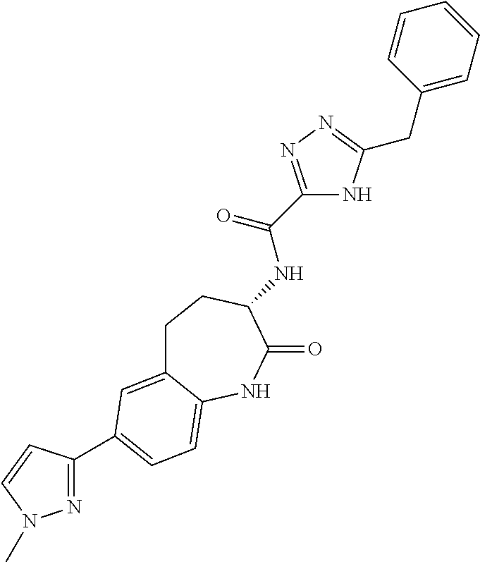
N(C(C1=NN=C(CC2=CC=CC=C2)N1)=O)C1C(=O)NC2=CC=C(C3=NN(C)C=C3)C=C2CC1
